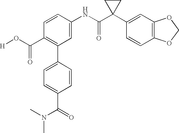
C1(C2=C(C(O[H])=O)C=CC(NC(C3(C4=CC5=C(C=C4)OCO5)CC3)=O)=C2)=CC=C(C(=O)N(C)C)C=C1
